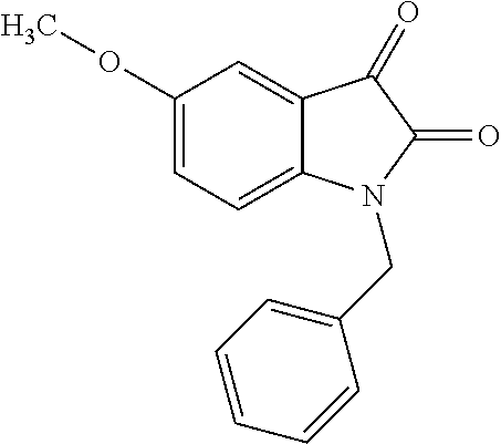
C12=CC(OC)=CC=C1N(CC1=CC=CC=C1)C(=O)C2=O
